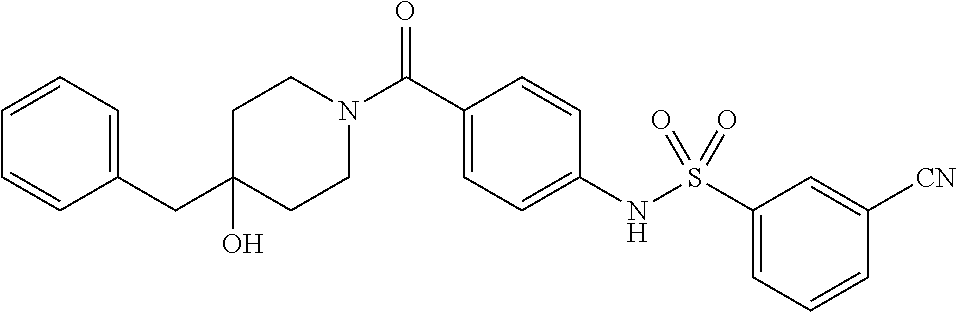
C1CN(C(C2=CC=C(NS(C3=CC=CC([CN])=C3)(=O)=O)C=C2)=O)CCC1(O)CC1=CC=CC=C1
